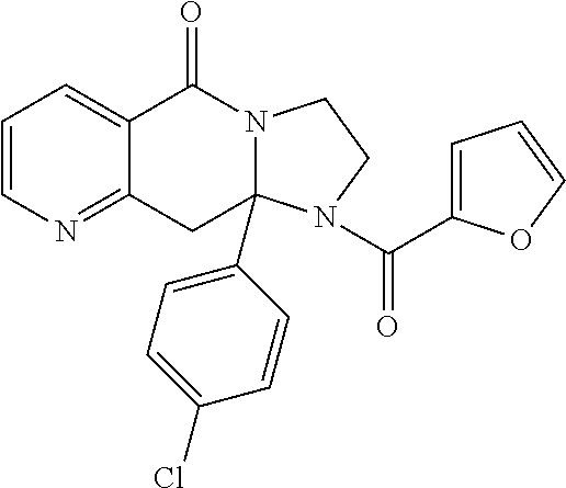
C1=CN=C2C(=C1)C(=O)N1C(C3=CC=C(Cl)C=C3)(C2)N(C(C2=CC=CO2)=O)CC1
